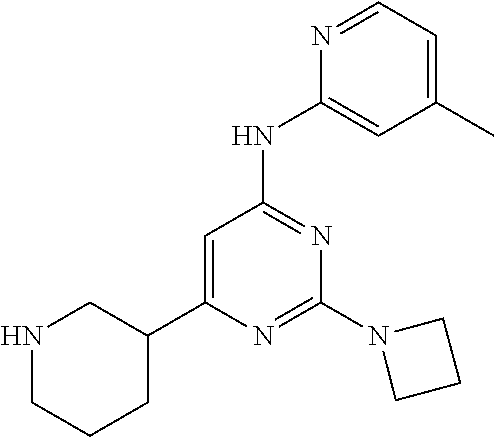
N1=CC=C(C)C=C1NC1=NC(N2CCC2)=NC(C2CNCCC2)=C1
